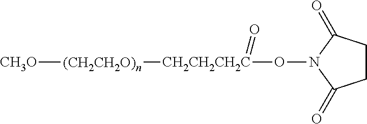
[CH3O][(CH2CH2O)n][CH2CH2CH2C](ON1C(=O)CCC1=O)=O
